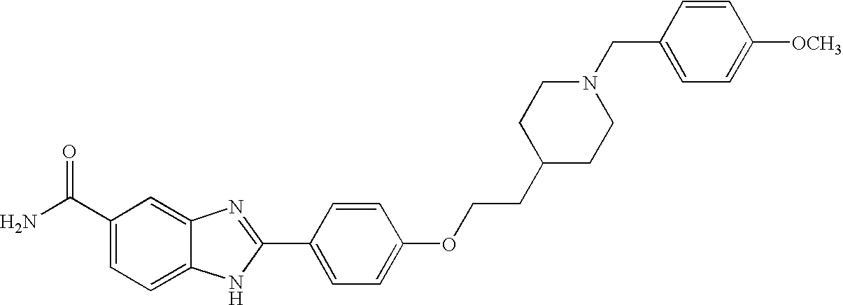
C12=CC(C(=O)N)=CC=C1NC(C1=CC=C(OCCC3CCN(CC4=CC=C([OCH3])C=C4)CC3)C=C1)=N2
